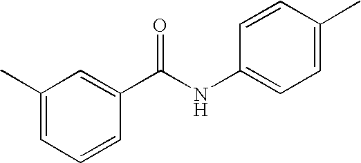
C1(C)=CC=CC(C(NC2=CC=C(C)C=C2)=O)=C1
